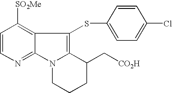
C1=CN=C2C(=C1[SO2Me])C(SC1=CC=C(Cl)C=C1)=C1N2CCCC1C[CO2H]
